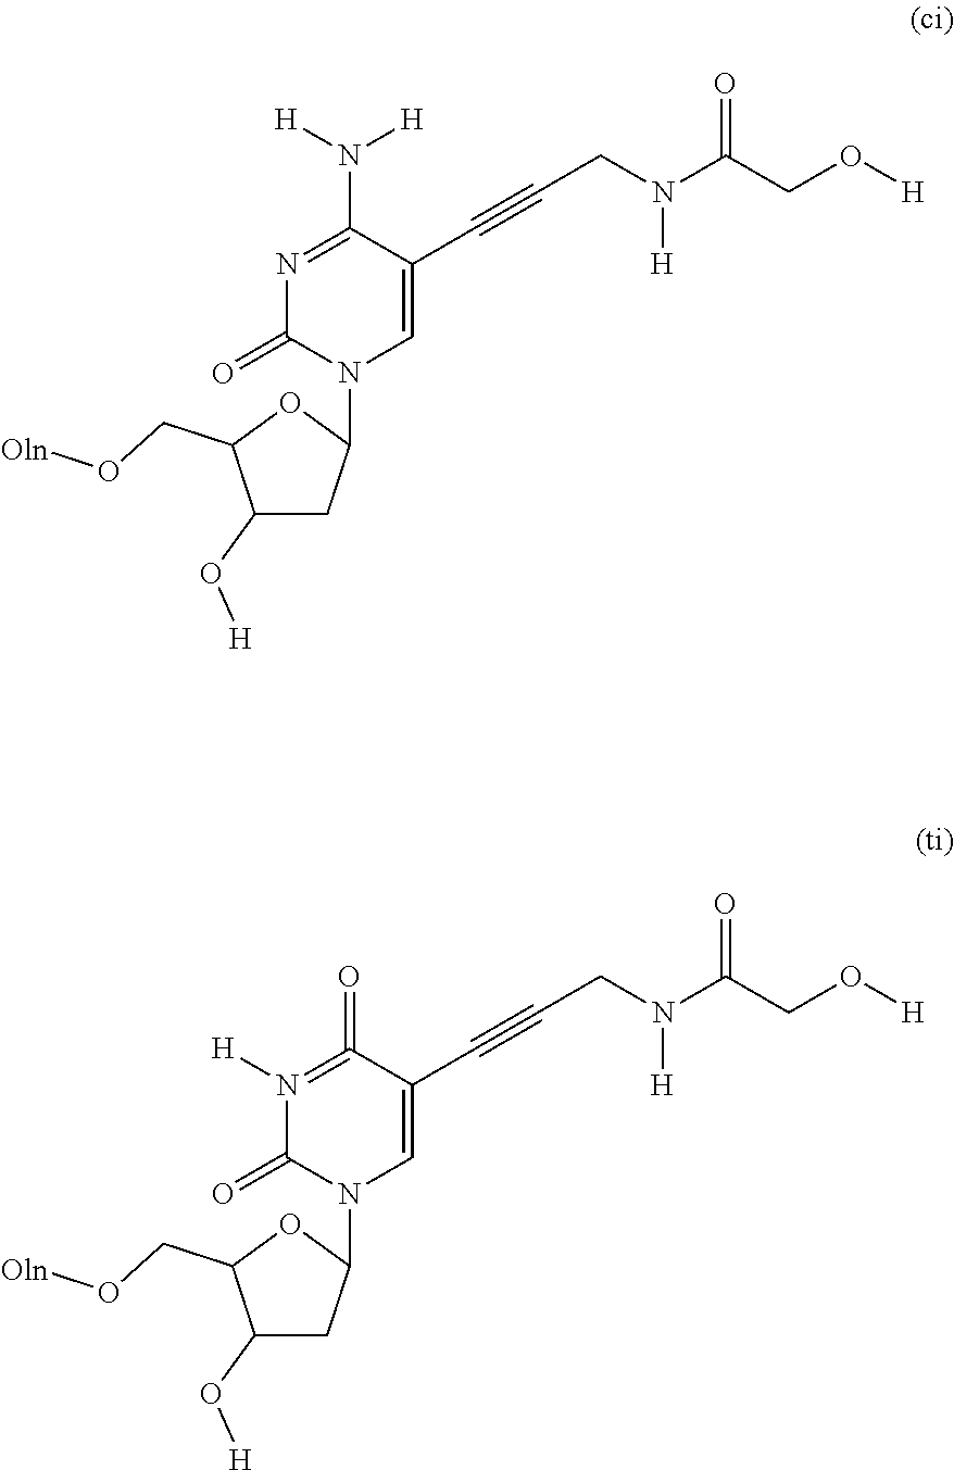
N1=C(N([H])[H])C(C#CCN(C(CO[H])=O)[H])=CN(C2CC(O[H])C(CO[Oln])O2)C1=O.N1([H])=C(=O)C(C#CCN(C(CO[H])=O)[H])=CN(C2CC(O[H])C(CO[Oln])O2)C1=O
